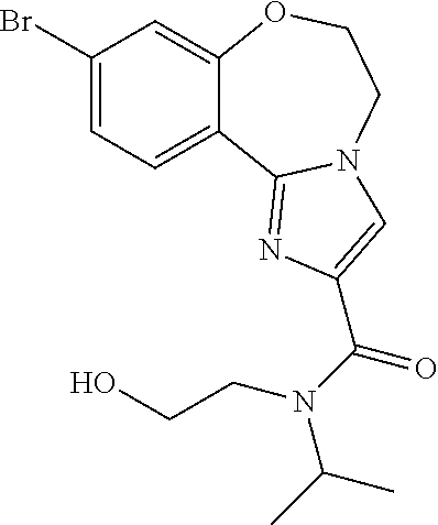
C1(Br)=CC=C2C(=C1)OCCN1C2=NC(C(N(CCO)C(C)C)=O)=C1
